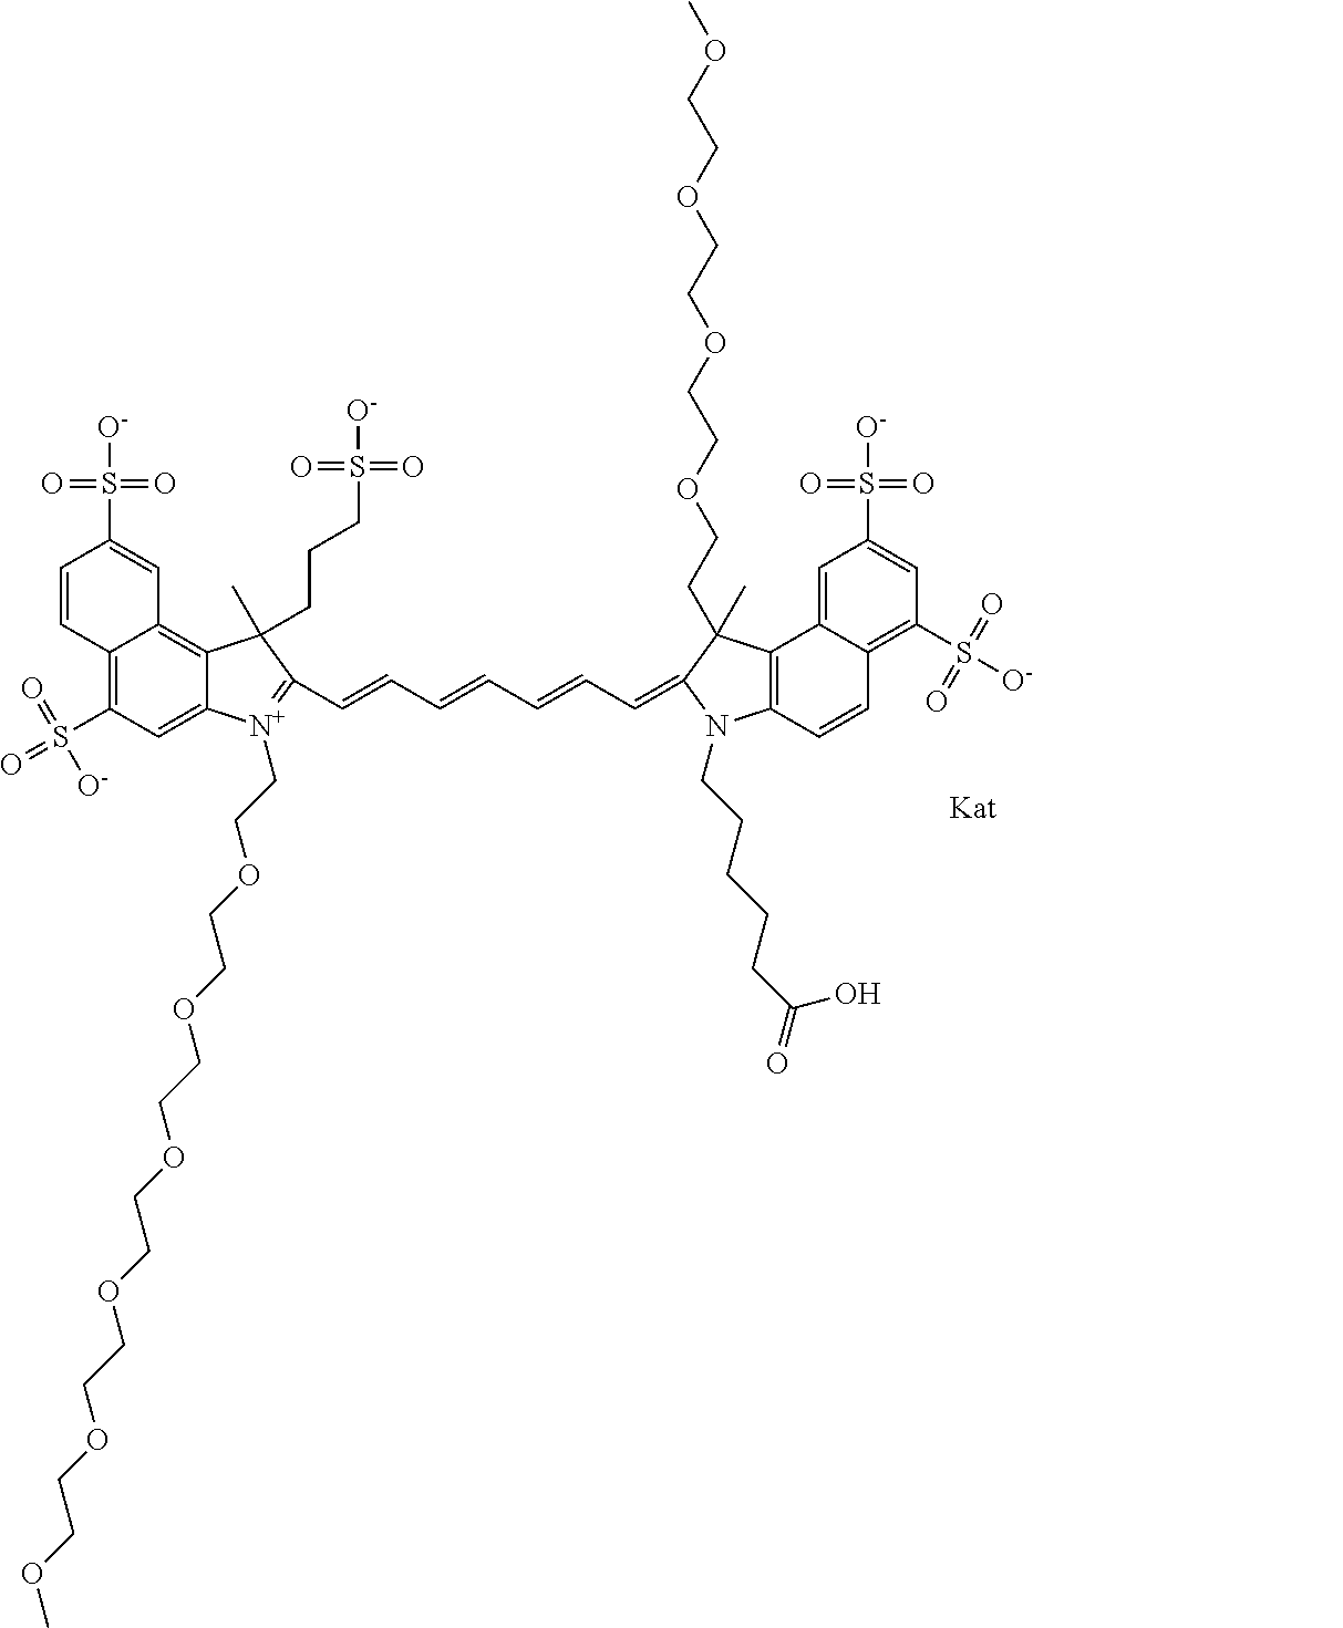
C12=C(S(=O)(=O)[O-])C=C3C(=C1C=C(S([O-])(=O)=O)C=C2)C(C)(CCCS([O-])(=O)=O)C(C=CC=CC=CC=C1N(CCCCCC(=O)O)C2=C(C4=CC(S([O-])(=O)=O)=CC(S([O-])(=O)=O)=C4C=C2)C1(C)CCOCCOCCOCCOC)=[N+]3CCOCCOCCOCCOCCOCCOC
